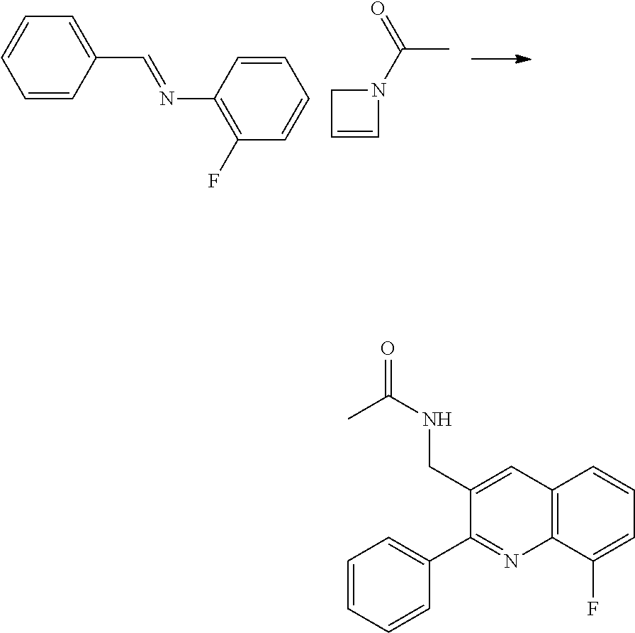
C1=CC(C=NC2=C(F)C=CC=C2)=CC=C1.O=C(N1CC=C1)C.C12=C(C=CC=C1F)C=C(CNC(=O)C)C(C1=CC=CC=C1)=N2
